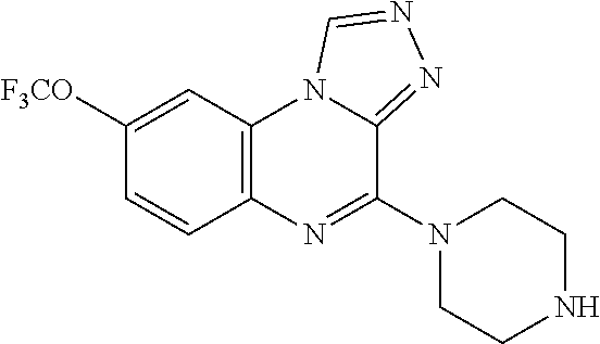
C12=C(C=C([F3CO])C=C1)N1C(=NN=C1)C(N1CCNCC1)=N2
